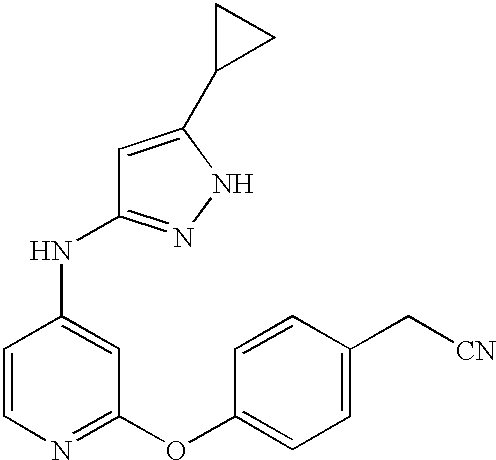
C1=CC(NC2=NNC(C3CC3)=C2)=CC(OC2=CC=C(C[CN])C=C2)=N1
